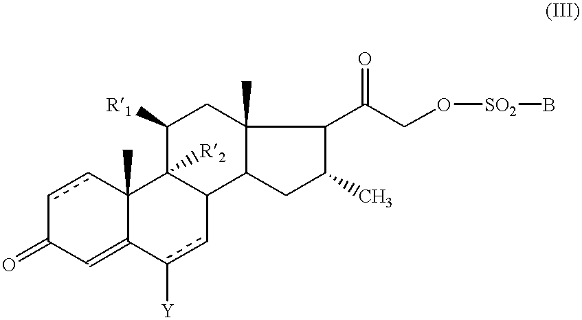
c1cC2(C)C(=CC1=O)c([Y])cC1C2([R2])C([R1])CC2(C)C1CC(C)C2C(CO[SO2]B)=O
